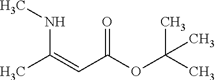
CC(=CC(OC(C)(C)C)=O)NC
